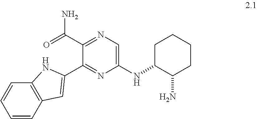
C1=CC2=C(C=C1)NC(C1=NC(NC3C(N)CCCC3)=CN=C1C(=O)N)=C2
